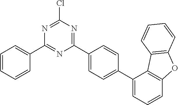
C1(C2=CC=C(C3=NC(Cl)=NC(C4=CC=CC=C4)=N3)C=C2)=CC=CC2=C1C1=C(O2)C=CC=C1
